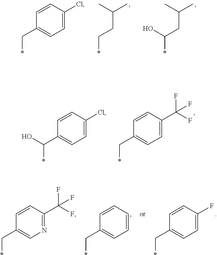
CC(CC*)C.CC(CC(*)O)C.C1=C(Cl)C=CC(C*)=C1.C1=C(Cl)C=CC(C(*)O)=C1.C1=C(C(F)(F)F)C=CC(C*)=C1.C1=CC=CC(C*)=C1.C1=C(F)C=CC(C*)=C1.N1=C(C(F)(F)F)C=CC(C*)=C1
